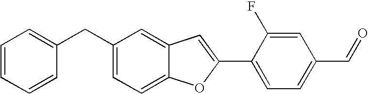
C(C1=CC=C2C(=C1)C=C(C1=CC=C(C=O)C=C1F)O2)C1=CC=CC=C1
